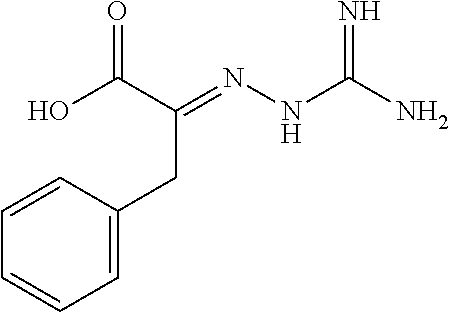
N(NC(N)=N)=C(C(O)=O)CC1=CC=CC=C1
